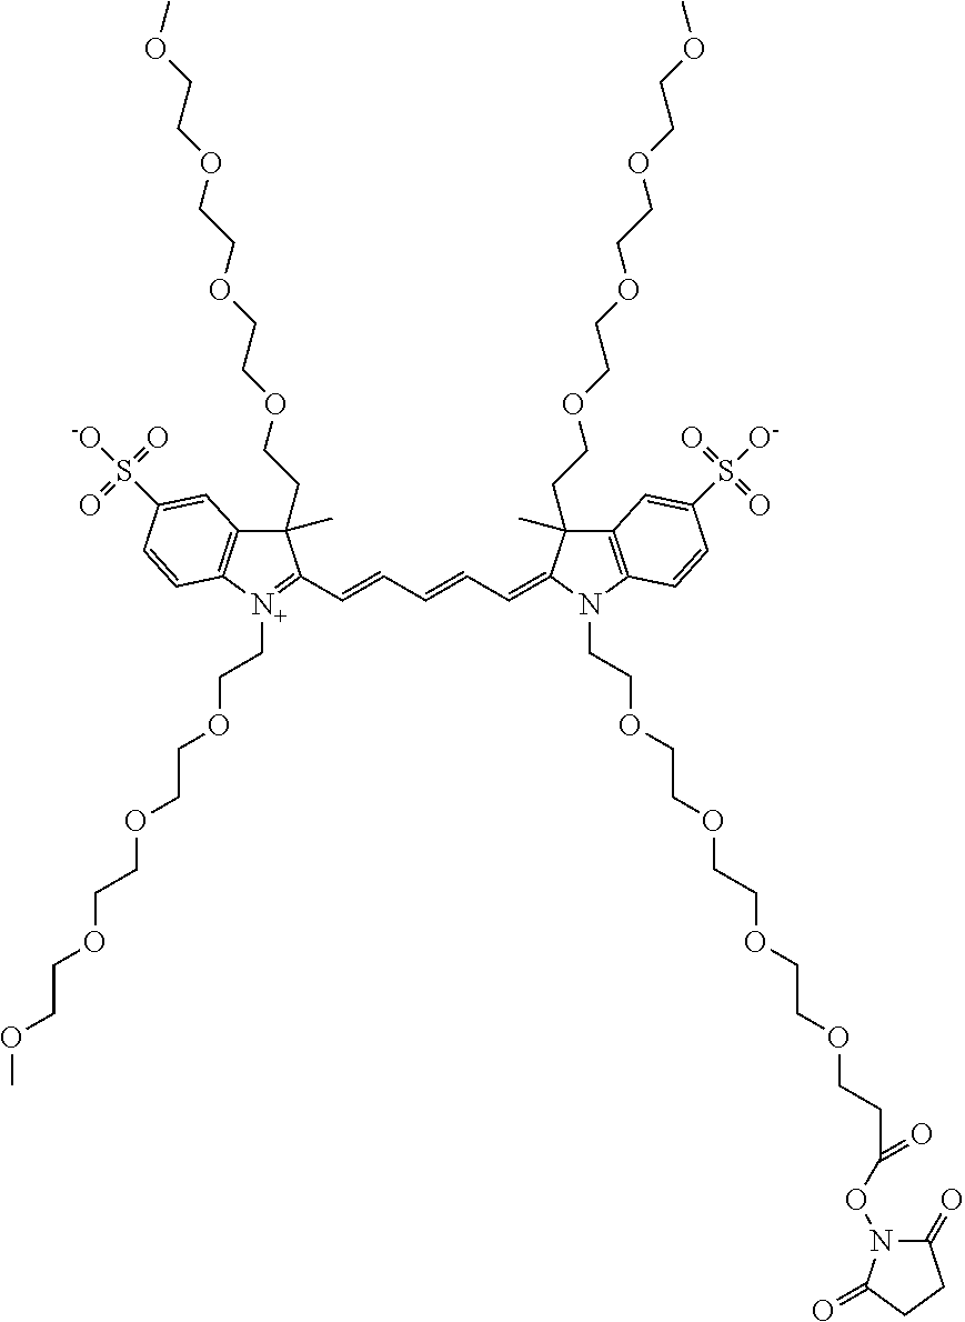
C1(CCOCCOCCOCCOC)(C)C2=C([N+](CCOCCOCCOCCOC)=C1C=CC=CC=C1C(CCOCCOCCOCCOC)(C)C3=C(N1CCOCCOCCOCCOCCC(ON1C(=O)CCC1=O)=O)C=CC(S([O-])(=O)=O)=C3)C=CC(S([-O])(=O)=O)=C2
